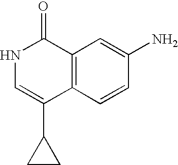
C12=C(C=CC(N)=C1)C(C1CC1)=CNC2=O
